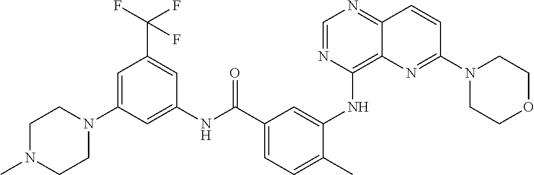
C1=NC(NC2=CC(C(NC3=CC(N4CCN(C)CC4)=CC(C(F)(F)F)=C3)=O)=CC=C2C)=C2C(=N1)C=CC(N1CCOCC1)=N2
